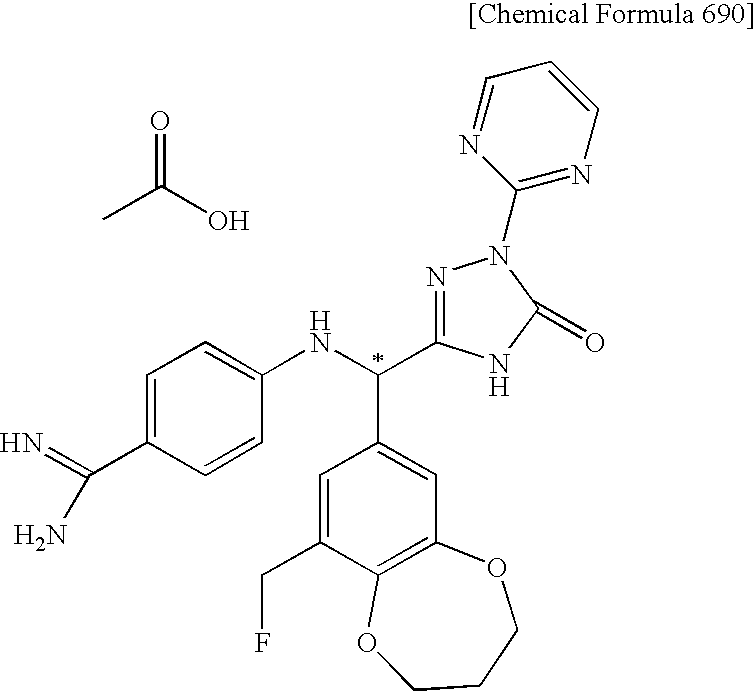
O=C(O)C.C1=C(CF)C2=C(C=C1C(NC1=CC=C(C(N)=N)C=C1)C1=NN(C3=NC=CC=N3)C(=O)N1)OCCCO2
